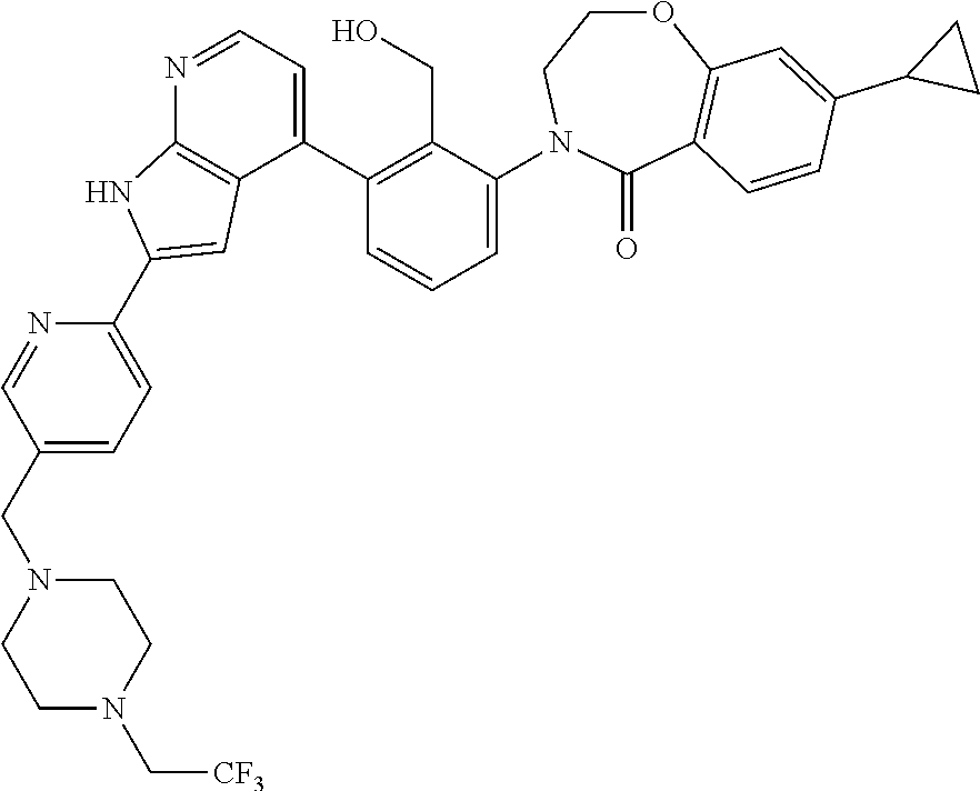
N1=CC=C(C2=C(CO)C(N3CCOC4=C(C3=O)C=CC(C3CC3)=C4)=CC=C2)C2=C1NC(C1=CC=C(CN3CCN(C[CF3])CC3)C=N1)=C2
